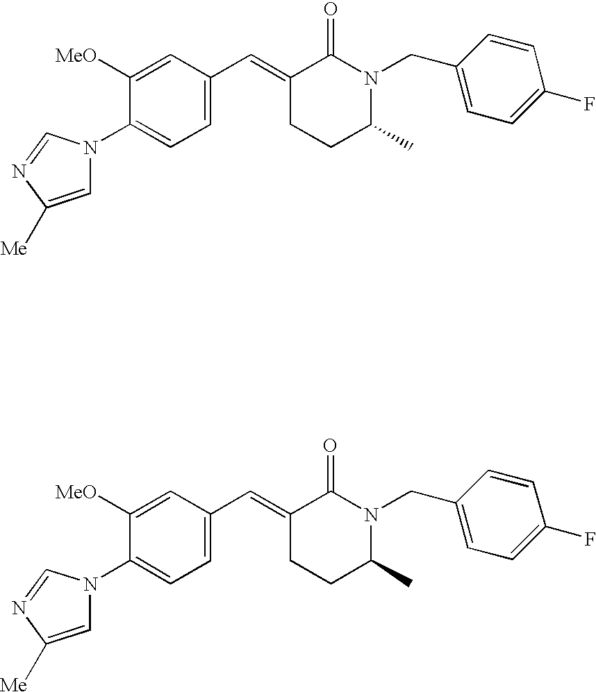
C1=C(C=C2CCC(C)N(CC3=CC=C(F)C=C3)C2=O)C=C([OMe])C(N2C=C([Me])N=C2)=C1.C1=C(C=C2CCC(C)N(CC3=CC=C(F)C=C3)C2=O)C=C([OMe])C(N2C=C([Me])N=C2)=C1
